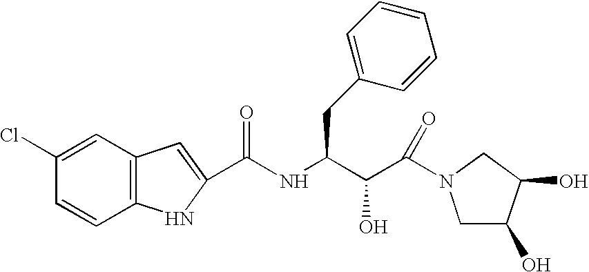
C12=C(C=C(Cl)C=C1)C=C(C(NC(C(C(N1CC(O)C(O)C1)=O)O)CC1=CC=CC=C1)=O)N2
